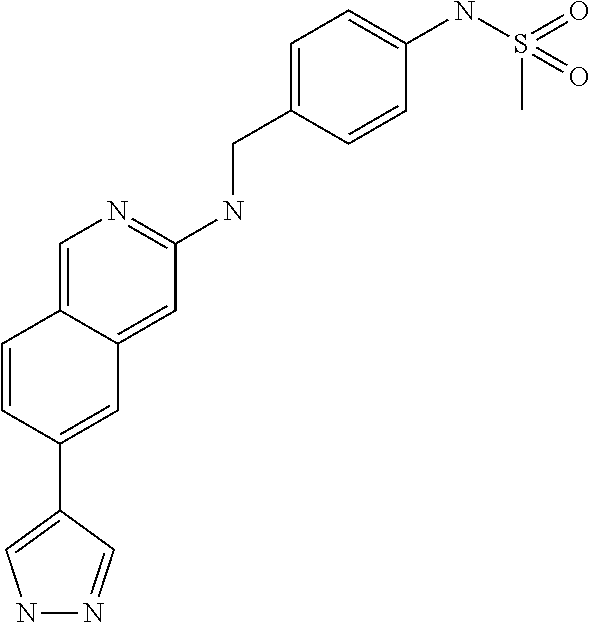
N1N=CC(C2=CC3=CC(NCC4=CC=C(NS(C)(=O)=O)C=C4)=NC=C3C=C2)=C1
